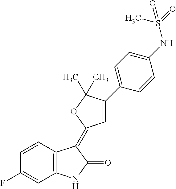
C1=CC(F)=CC2=C1C(=C1C=C(C3=CC=C(NS(C)(=O)=O)C=C3)C(C)(C)O1)C(=O)N2
